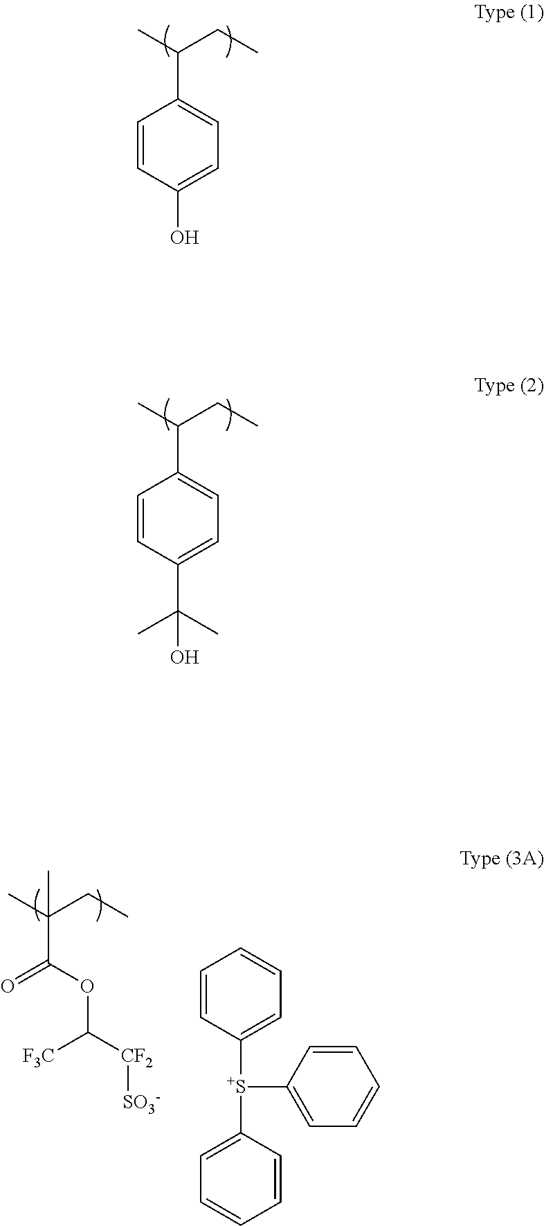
C1=CC(O)=CC=C1C(C)CC.C1=CC(C(C)(C)O)=CC=C1C(C)CC.CC(CC)(C)C(OC([CF2][SO3-])[F3C])=O.C1([S+](C2=CC=CC=C2)C2=CC=CC=C2)=CC=CC=C1
